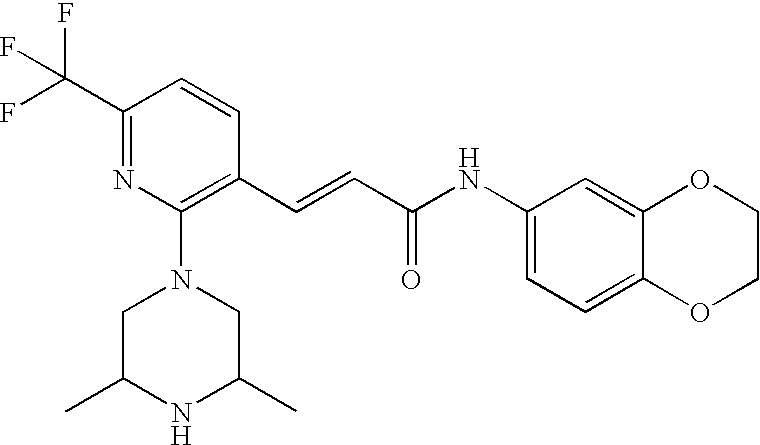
C(=CC(=O)NC1=CC=C2C(=C1)OCCO2)C1=C(N2CC(C)NC(C)C2)N=C(C(F)(F)F)C=C1
